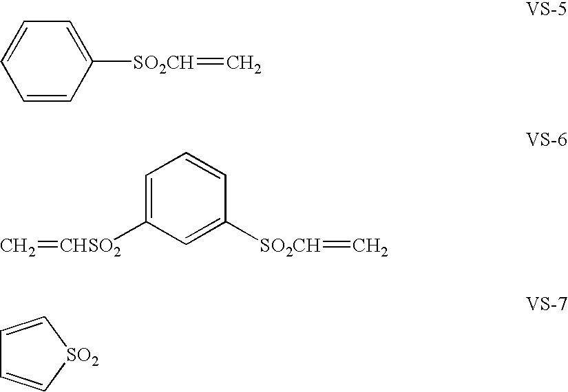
C1=CC=CC([SO2CH]=C)=C1.C=[CHSO2]C1=CC=CC([SO2CH]=C)=C1.C1=C[SO2]C=C1
